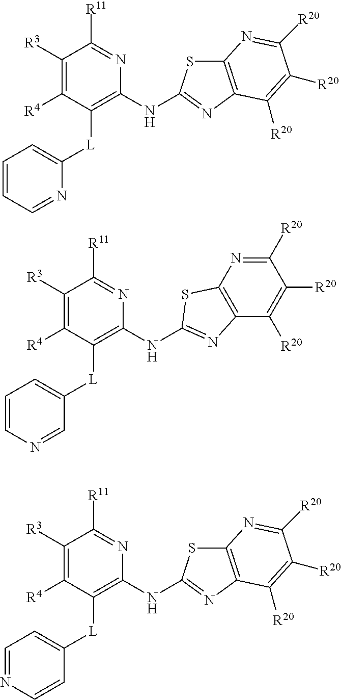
C1([R3])=C([R4])C([L]C2=CC=CC=N2)=C(NC2=NC3=C(S2)N=C([R20])C([R20])=C3[R20])N=C1[R11].C1([R3])=C([R4])C([L]C2=CC=NC=C2)=C(NC2=NC3=C(S2)N=C([R20])C([R20])=C3[R20])N=C1[R11].C1([R3])=C([R4])C([L]C2=CC=CN=C2)=C(NC2=NC3=C(N=C([R20])C([R20])=C3[R20])S2)N=C1[R11]
